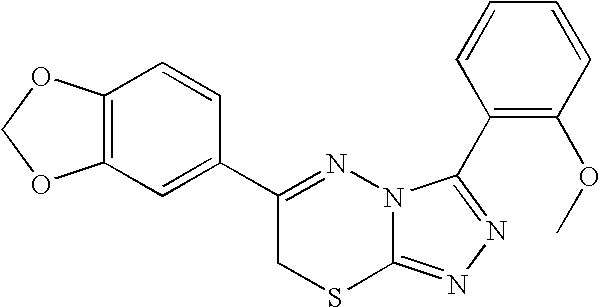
C12=C(C=C(C3=NN4C(=NN=C4C4=C(OC)C=CC=C4)SC3)C=C1)OCO2
